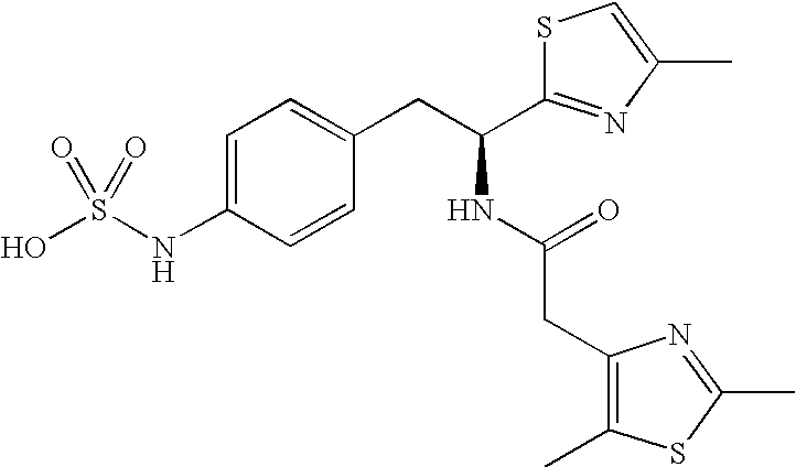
C1=C(NS(O)(=O)=O)C=CC(CC(NC(CC2=C(C)SC(C)=N2)=O)C2=NC(C)=CS2)=C1
